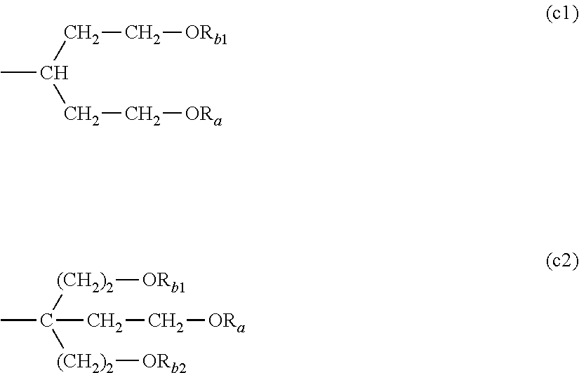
CC(CC[ORb1])CC[ORa].[(CH2)2]([ORb1])C([(CH2)2][ORb2])(C)CC[ORa]
